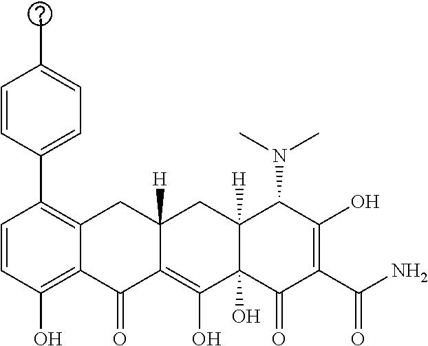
C1=CC(O)=C2C(=C1C1=CC=C(C)C=C1)CC1([H])C(=C(O)C3(O)C([H])(C1)C(N(C)C)C(O)=C(C(N)=O)C3=O)C2=O
